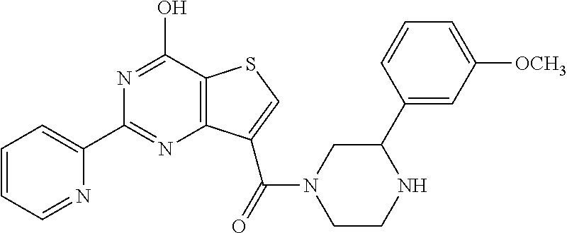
C1(C2=CC=CC=N2)=NC2=C(C(O)=N1)SC=C2C(=O)N1CCNC(C2=CC([OCH3])=CC=C2)C1
